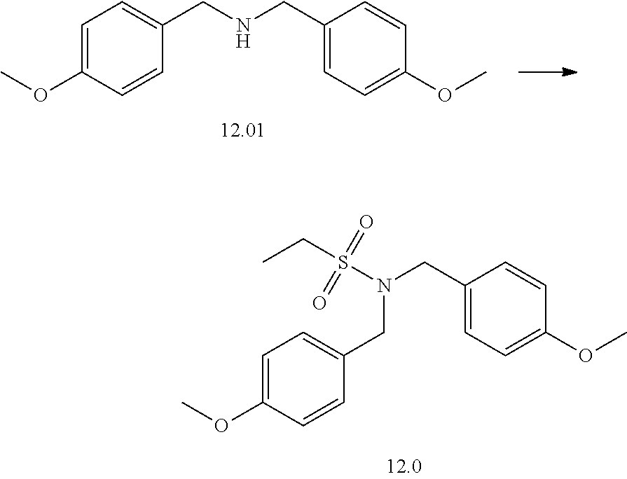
C1=C(OC)C=CC(CNCC2=CC=C(OC)C=C2)=C1.N(CC1=CC=C(OC)C=C1)(S(CC)(=O)=O)CC1=CC=C(OC)C=C1
